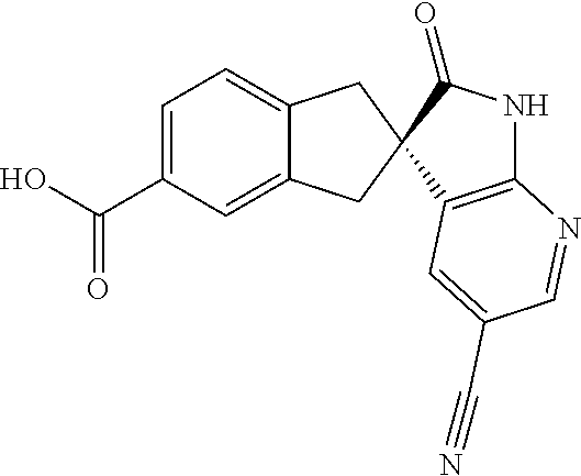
OC(C1=CC=C2C(=C1)CC1(C2)C(=O)NC2=C1C=C(C#N)C=N2)=O
